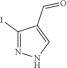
C1(I)=NNC=C1C=O
